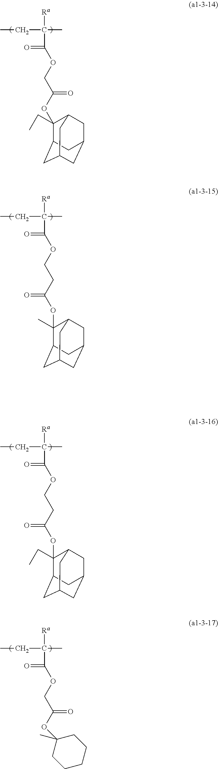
[Ra]C(C)(CC)C(=O)OCC(OC1(CC)C2CC3CC(CC1C3)C2)=O.[Ra]C(C)(CC)C(=O)OCCC(=O)OC1(C)C2CC3CC(CC1C3)C2.[Ra]C(C)(CC)C(=O)OCCC(=O)OC1(CC)C2CC3CC(CC1C3)C2.[Ra]C(C)(CC)C(=O)OCC(=O)OC1(C)CCCCC1
